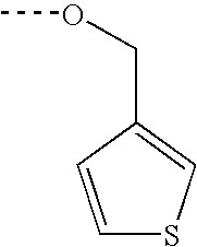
C1=CC(COC)=CS1
